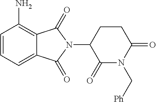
C1=CC=C2C(=C1N)C(=O)N(C1C(=O)N(C[Ph])C(=O)CC1)C2=O
